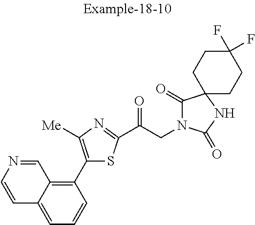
C1=C2C(=C(C3=C([Me])N=C(C(CN4C(=O)C5(NC4=O)CCC(F)(F)CC5)=O)S3)C=C1)C=NC=C2
